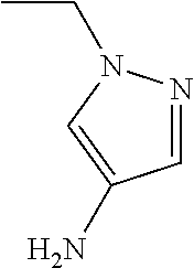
C1=NN(CC)C=C1N
